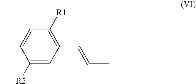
C1(C)=CC([R1])=C(C=CC)C=C1[R2]
